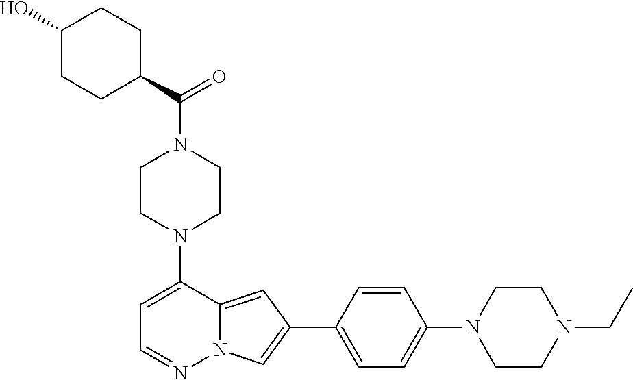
N1(C2=CC=NN3C2=CC(C2=CC=C(N4CCN(CC)CC4)C=C2)=C3)CCN(C(=O)C2CCC(O)CC2)CC1
